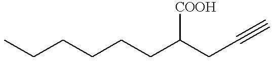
CCCCCCC(CC#C)[COOH]
